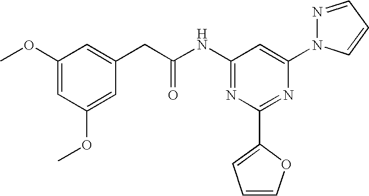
C1(OC)=CC(OC)=CC(CC(NC2=NC(C3=CC=CO3)=NC(N3N=CC=C3)=C2)=O)=C1
